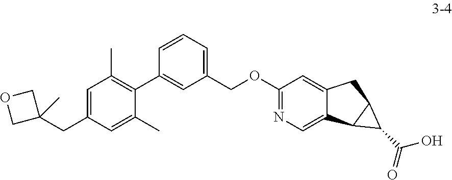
C1=C(CC2(C)COC2)C=C(C)C(C2=CC(COC3=NC=C4C(=C3)CC3C4C3C(O)=O)=CC=C2)=C1C
